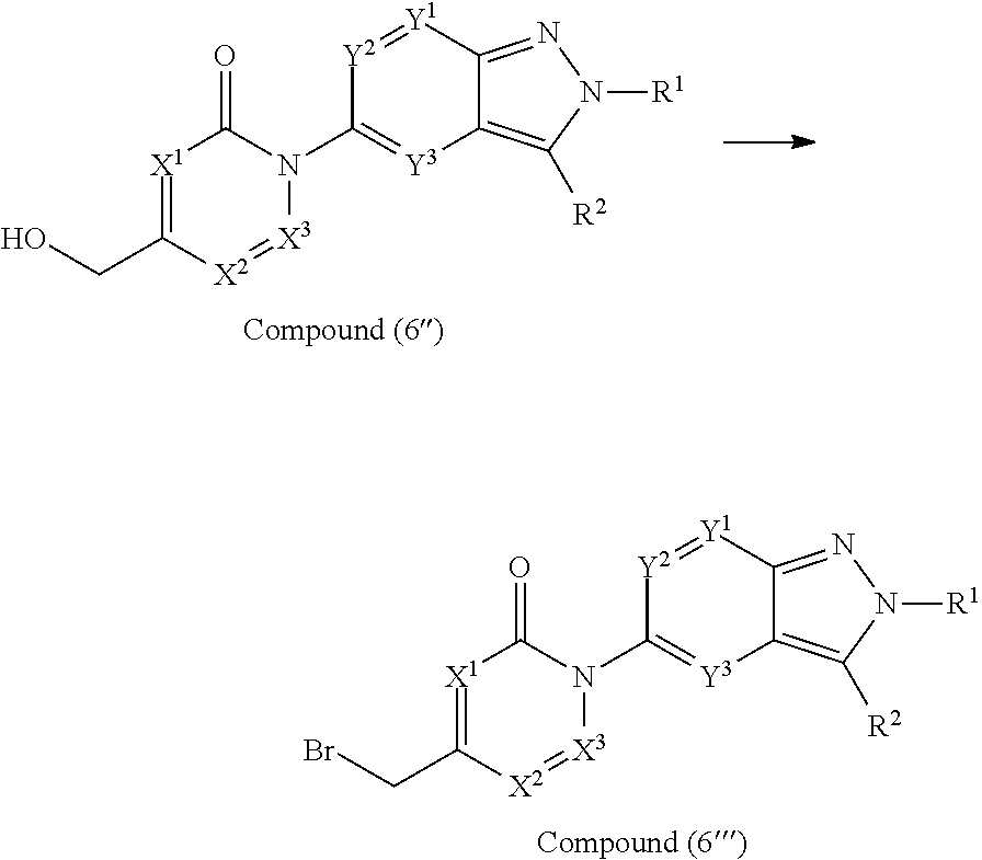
BrCC1=[X1]C(=O)N(C2=[Y3]C3=C([R2])N([R1])N=C3[Y1]=[Y2]2)[X3]=[X2]1.OCC1=[X1]C(=O)N(C2=[Y3]C3=C([R2])N([R1])N=C3[Y1]=[Y2]2)[X3]=[X2]1
